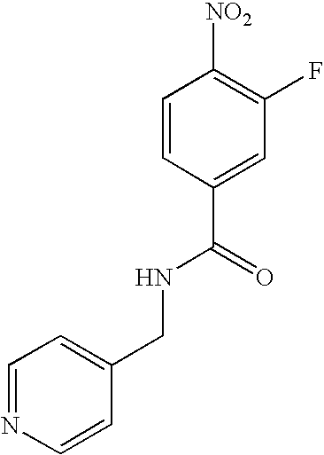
C1=CC(C(=O)NCC2=CC=NC=C2)=CC(F)=C1[NO2]
